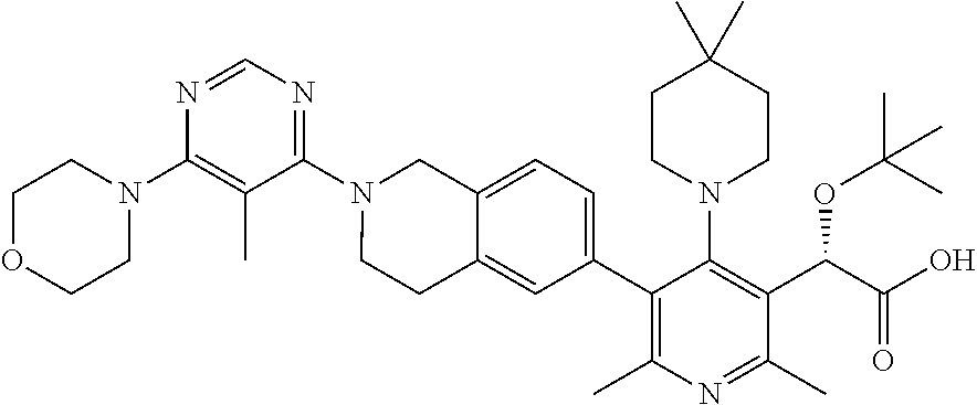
C1OCCN(C2=C(C)C(N3CCC4=CC(C5=C(C)N=C(C)C(C(C(=O)O)OC(C)(C)C)=C5N5CCC(C)(C)CC5)=CC=C4C3)=NC=N2)C1
